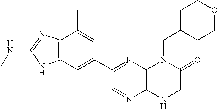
C1(C2=NC3=C(N=C2)NCC(=O)N3CC2CCOCC2)=CC2=C(C(C)=C1)N=C(NC)N2
